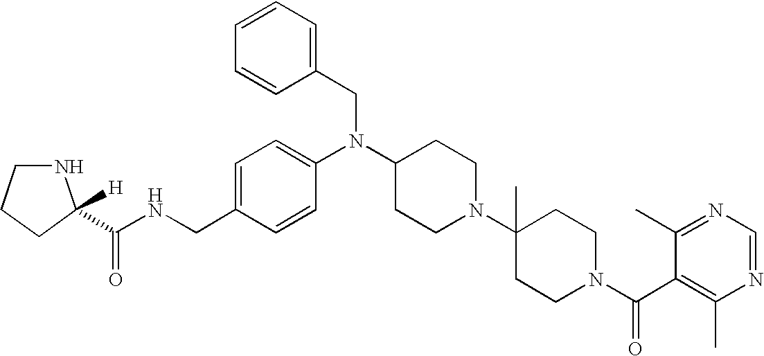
C(C1=CC=C(N(C2CCN(C3(C)CCN(C(C4=C(C)N=CN=C4C)=O)CC3)CC2)CC2=CC=CC=C2)C=C1)NC(=O)C1([H])NCCC1
